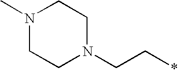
N1(C)CCN(CC*)CC1
